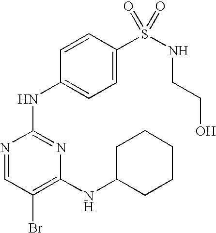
N1=CC(Br)=C(NC2CCCCC2)N=C1NC1=CC=C(S(NCCO)(=O)=O)C=C1
